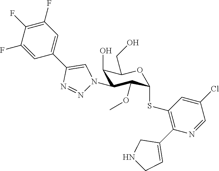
C1(O)C(N2N=NC(C3=CC(F)=C(F)C(F)=C3)=C2)C(OC)C(SC2=C(C3=CCNC3)N=CC(Cl)=C2)OC1CO
